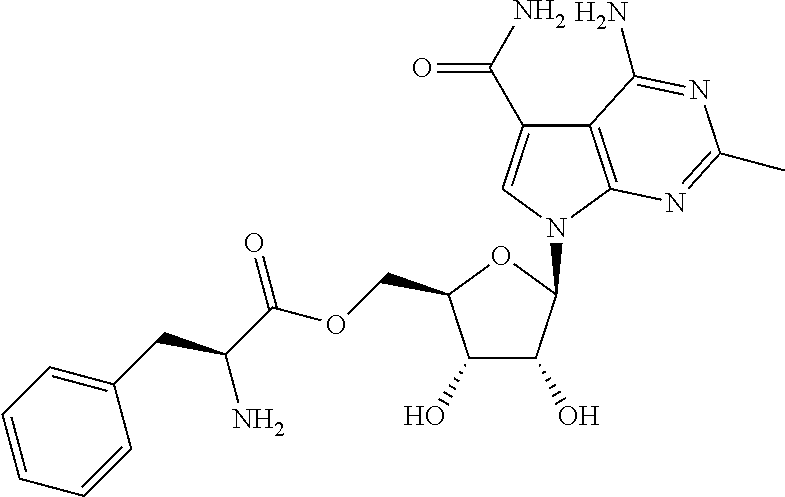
C1(O)C(O)C(COC(C(CC2=CC=CC=C2)N)=O)OC1N1C=C(C(N)=O)C2=C1N=C(C)N=C2N
